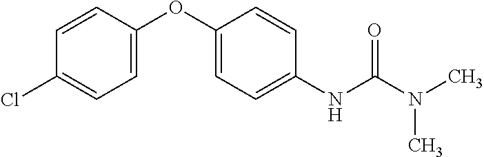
C1(OC2=CC=C(Cl)C=C2)=CC=C(NC(N(C)C)=O)C=C1
